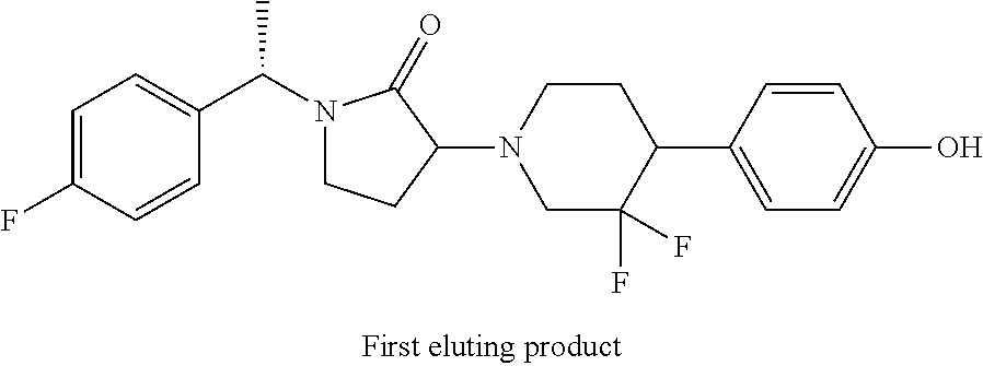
C(N1CCC(N2CC(F)(F)C(C3=CC=C(O)C=C3)CC2)C1=O)(C1=CC=C(F)C=C1)C
